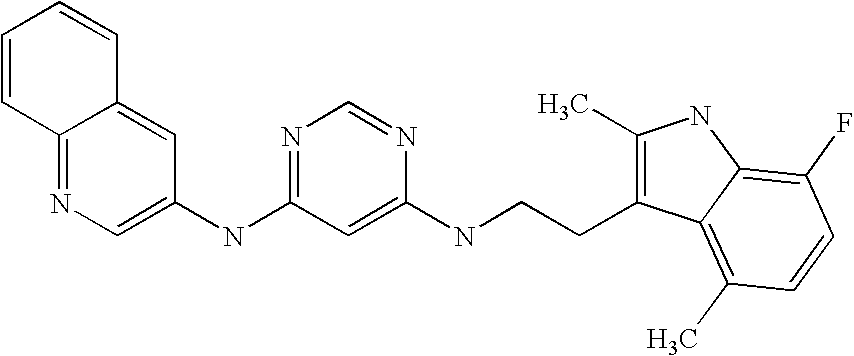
C1(NC2=NC=NC(NCCC3=C(C)NC4=C(F)C=CC(C)=C34)=C2)=CN=C2C(=C1)C=CC=C2
